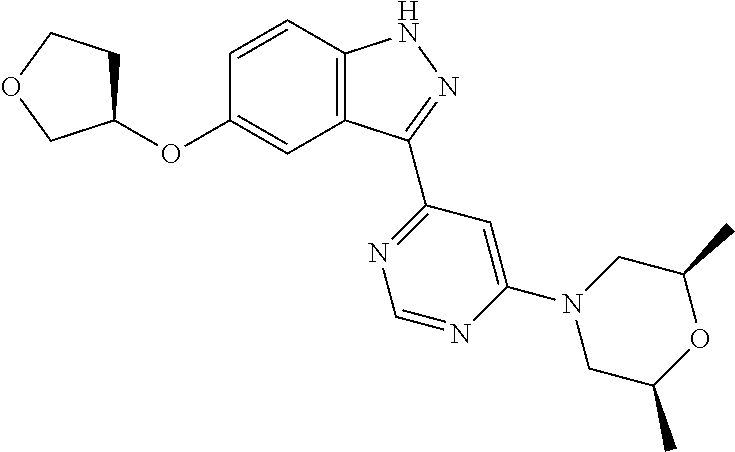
C1(OC2=CC3=C(C=C2)NN=C3C2=NC=NC(N3CC(C)OC(C)C3)=C2)CCOC1
